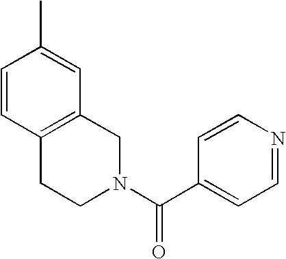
C12=C(C=C(C)C=C1)CN(C(C1=CC=NC=C1)=O)CC2
